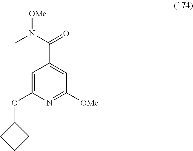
CN(C(=O)C1=CC([OMe])=NC(OC2CCC2)=C1)[OMe]
